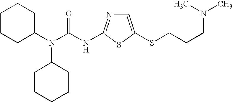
C1CCC(N(C(NC2=NC=C(SCCCN(C)C)S2)=O)C2CCCCC2)CC1
